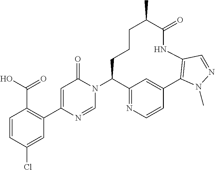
C12=NC=CC(=C1)C1=C(NC(=O)C(C)CCCC2N2C(=O)C=C(C3=C(C(O)=O)C=CC(Cl)=C3)N=C2)C=NN1C
